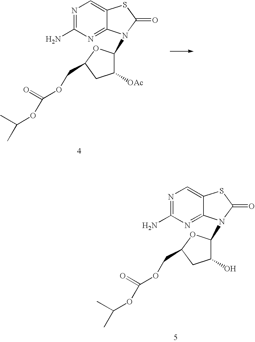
N1=C(N)N=C2C(=C1)SC(=O)N2C1C([OAc])CC(COC(=O)OC(C)C)O1.N1=C(N)N=C2C(=C1)SC(=O)N2C1C(O)CC(COC(=O)OC(C)C)O1
